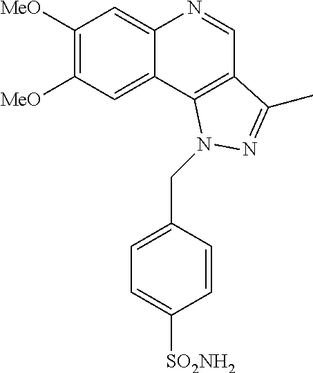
C1([MeO])=C([MeO])C=C2C(=C1)N=CC1=C2N(CC2=CC=C([SO2NH2])C=C2)N=C1C
